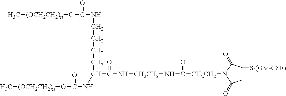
C[(OCH2CH2)n]OC(=O)NCCCCC(C(=O)N[CH2CH2]NC(=O)[CH2CH2]N1C(=O)CC([S-(GM-CSF)])C1=O)NC(O[(OCH2CH2)n]C)=O
